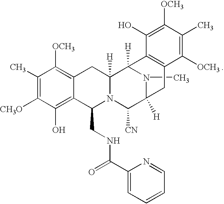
C1(C)=C([CH3O])C(O)=C2C(=C1[OCH3])CC1([H])N(C2CNC(C2=CC=CC=N2)=O)C([CN])C2([H])N(C)C1([H])C1=C(C2)C([OCH3])=C(C)C([OCH3])=C1O
